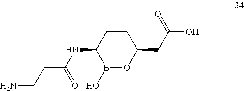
C1CC(NC(CCN)=O)B(O)OC1CC(O)=O
